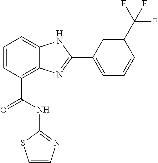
C1=CC(C(NC2=NC=CS2)=O)=C2C(=C1)NC(C1=CC=CC(C(F)(F)F)=C1)=N2
